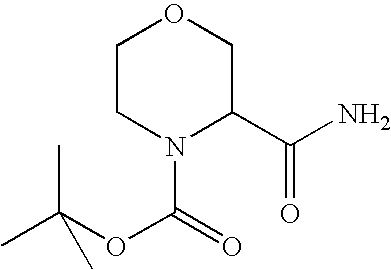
C1CN(C(=O)OC(C)(C)C)C(C(N)=O)CO1
